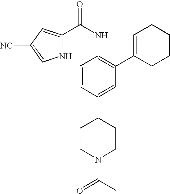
C1CN(C(=O)C)CCC1C1=CC(C2=CCCCC2)=C(NC(=O)C2=CC([NC])=CN2)C=C1
